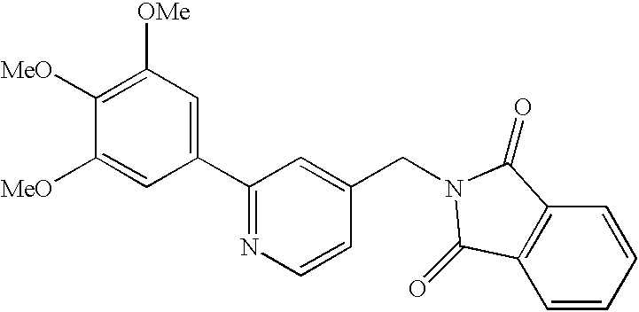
C1([MeO])=C([OMe])C=C(C2=NC=CC(CN3C(=O)C4=C(C=CC=C4)C3=O)=C2)C=C1[MeO]
